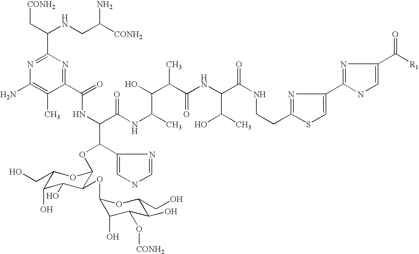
C1(C(=O)NC(C(OC2C(OC3C(O)C(O[CONH2])C(O)C(CO)O3)C(O)C(O)C(CO)O2)C2=CNC=N2)C(NC(C)C(O)C(C(NC(C(NCCC2=NC(C3=NC(C([R1])=O)=CN3)=CS2)=O)C(C)O)=O)C)=O)=NC(C(C[CONH2])NCC([CONH2])N)=NC(N)=C1C
